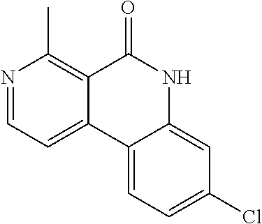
N1=CC=C2C(=C1C)C(=O)NC1=CC(Cl)=CC=C21
